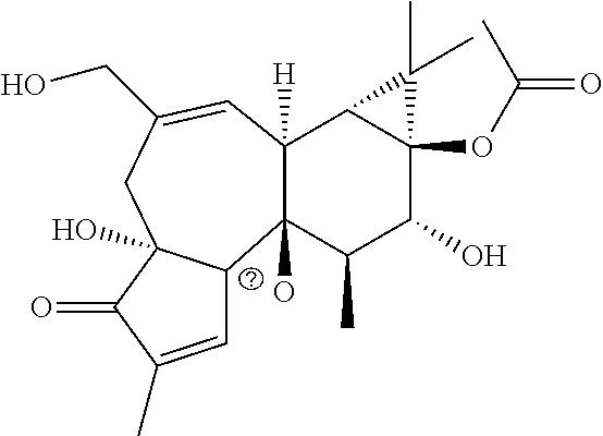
C1=C(C)C(=O)C2(O)C1C1(O)C([H])(C3C(OC(=O)C)(C(O)C1C)C3(C)C)C=C(CO)C2
